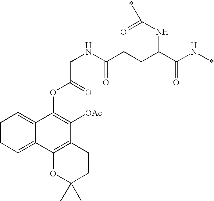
C1=CC=C2C(=C1)C(OC(=O)CNC(=O)CCC(C(N*)=O)NC(=O)*)=C([OAc])C1=C2OC(C)(C)CC1
